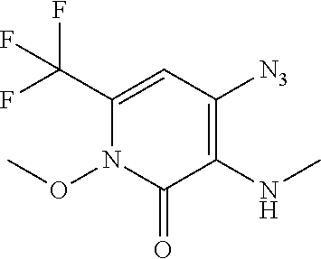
N(C)C1=C([N3])C=C(C(F)(F)F)N(OC)C1=O
